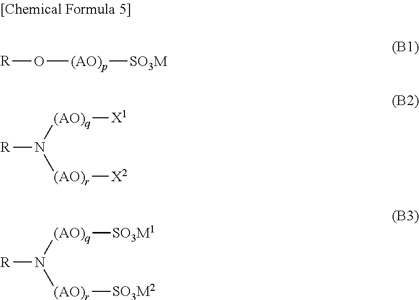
[R]O[(AO)p][SO3M].[R]N([(AO)q][X1])[(AO)r][X2].[R]N([(AO)q][SO3M1])[(AO)r][SO3M2]
